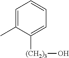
C1=C(C)C([(CH2)3]O)=CC=C1
